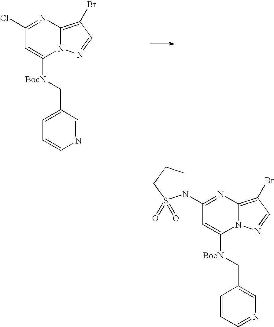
C1(Cl)=NC2=C(Br)C=NN2C([BocN]CC2=CC=CN=C2)=C1.C1(N2CCCS2(=O)=O)=NC2=C(Br)C=NN2C([BocN]CC2=CN=CC=C2)=C1
